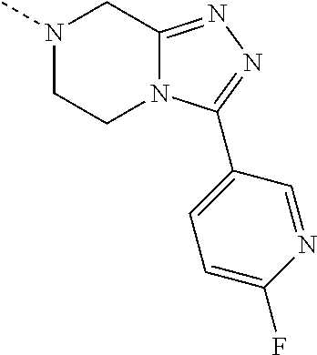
N1(C)CCN2C(=NN=C2C2=CC=C(F)N=C2)C1
